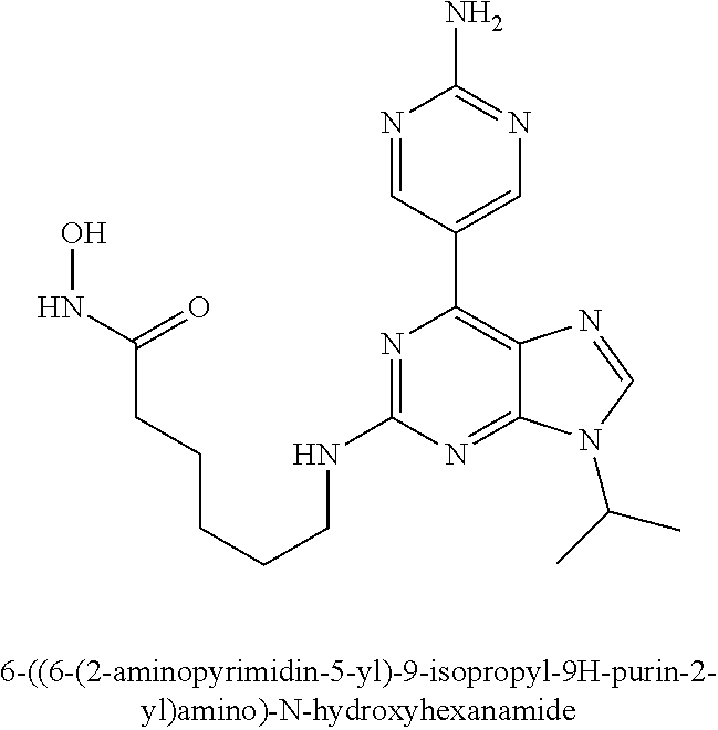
ONC(=O)CCCCCNC1=NC(C2=CN=C(N)N=C2)=C2C(=N1)N(C(C)C)C=N2
